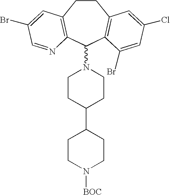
C1CC2=C(C(N3CCC(C4CCN([BOC])CC4)CC3)C3=C1C=C(Cl)C=C3Br)N=CC(Br)=C2
